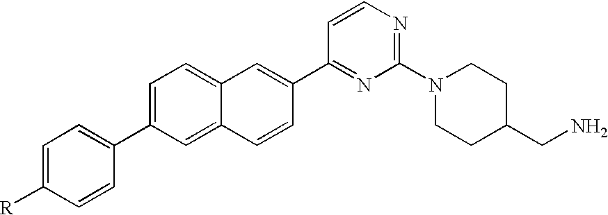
C1=C(C2=CC=C([R])C=C2)C=C2C(=C1)C=C(C1=NC(N3CCC(CN)CC3)=NC=C1)C=C2
